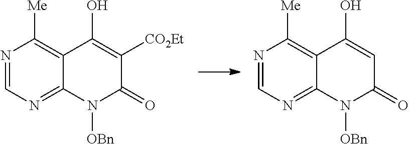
N1=CN=C2C(=C1[Me])C(O)=C([CO2Et])C(=O)N2[OBn].N1=CN=C2C(=C1[Me])C(O)=CC(=O)N2[OBn]
